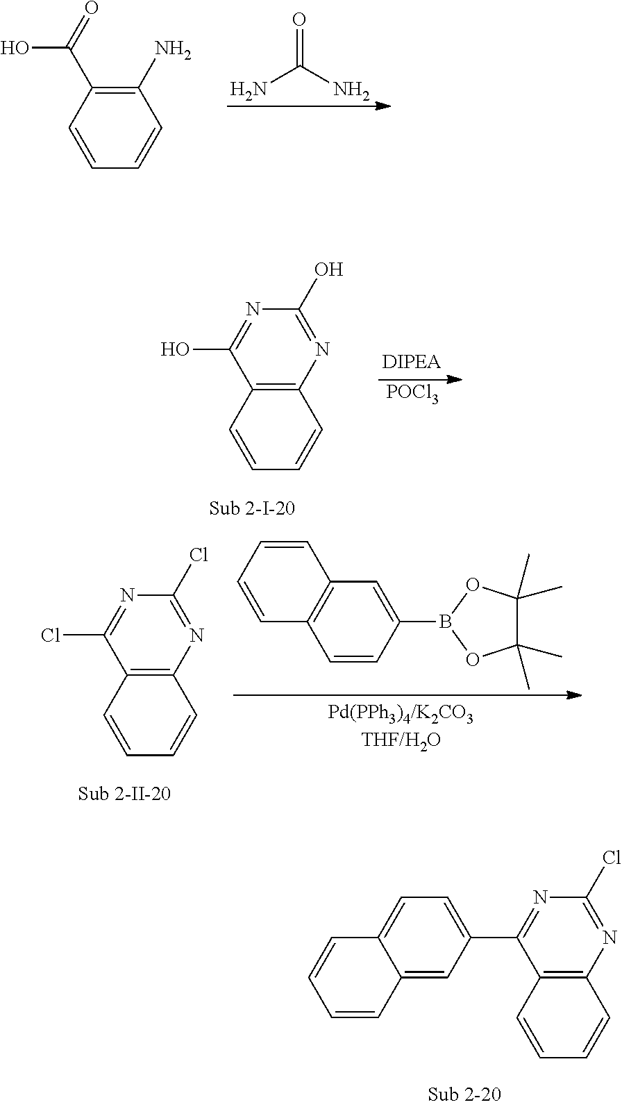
C1(N)=C(C(=O)O)C=CC=C1.NC(N)=O.[POCl3].C12=C(N=C(O)N=C1O)C=CC=C2.C12=C(N=C(Cl)N=C1Cl)C=CC=C2.C1=CC(B2OC(C)(C)C(C)(C)O2)=CC2=C1C=CC=C2.C12=CC(C3=NC(Cl)=NC4=C3C=CC=C4)=CC=C1C=CC=C2
